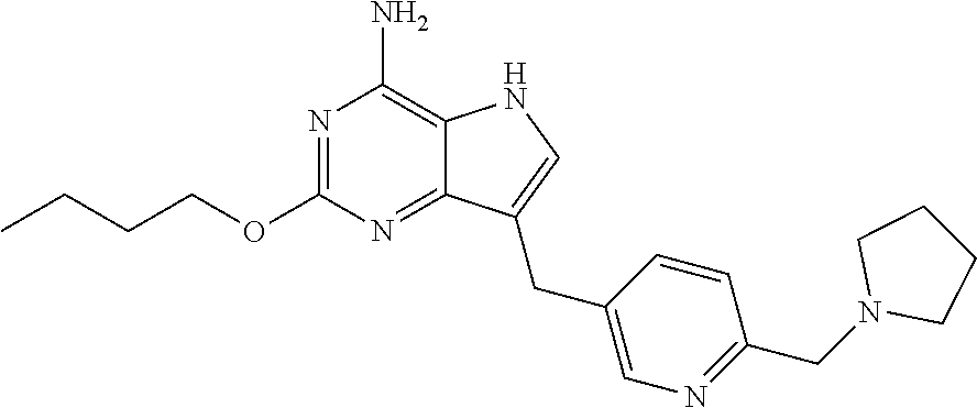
N1=C(OCCCC)N=C2C(=C1N)NC=C2CC1=CN=C(CN2CCCC2)C=C1
